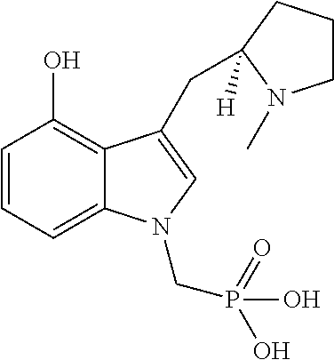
C1=CC=C2C(=C1O)C(CC1([H])CCCN1C)=CN2CP(O)(=O)O
